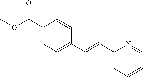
C1(C(OC)=O)=CC=C(C=CC2=CC=CC=N2)C=C1
